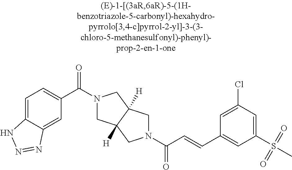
C1=C2C(=CC(C(=O)N3CC4([H])C([H])(C3)CN(C(=O)C=CC3=CC(S(C)(=O)=O)=CC(Cl)=C3)C4)=C1)N=NN2
